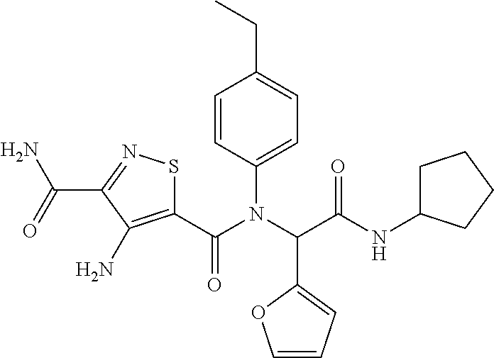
C1(C(N(C(C(NC2CCCC2)=O)C2=CC=CO2)C2=CC=C(CC)C=C2)=O)=C(N)C(C(=O)N)=NS1
